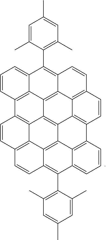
C1=CC2=C3C(=C1)C(C1=C(C)C=C(C)C=C1C)=C1C4=C3C3=C5C6=C(C=CC(=C46)C=C1)C1=C4C5=C5C6=C(C=CC2=C36)C=CC5=C(C2=C(C)C=C(C)C=C2C)C4=CC=C1
